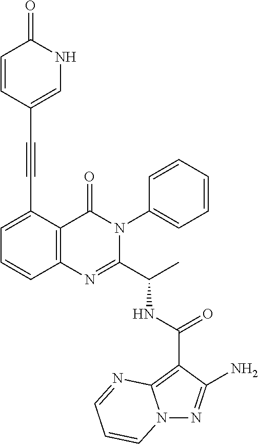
C1(C(NC(C2=NC3=C(C(=O)N2C2=CC=CC=C2)C(C#CC2=CNC(=O)C=C2)=CC=C3)C)=O)=C2N(N=C1N)C=CC=N2
